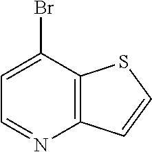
C1=C(Br)C2=C(N=C1)C=CS2
